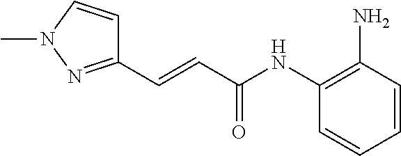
C1(C=CC(NC2=C(N)C=CC=C2)=O)=NN(C)C=C1
